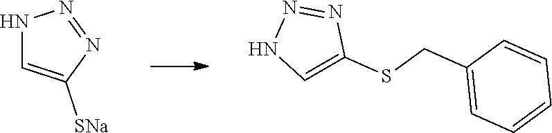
N1C=C([SNa])N=N1.C1=C(SCC2=CC=CC=C2)N=NN1
